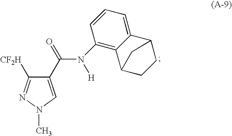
C1(C(=O)N([H])C2=C3C(=CC=C2)C2CCC3C2)=CN(C)N=C1[CF2H]
